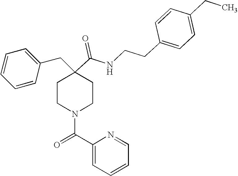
C1=CC=CC(CC2(C(=O)NCCC3=CC=C(CC)C=C3)CCN(C(C3=CC=CC=N3)=O)CC2)=C1
